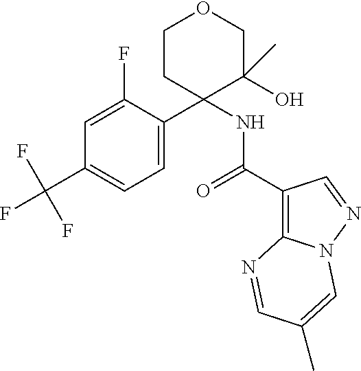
C1=C(F)C(C2(NC(C3=C4N(N=C3)C=C(C)C=N4)=O)C(O)(C)COCC2)=CC=C1C(F)(F)F
